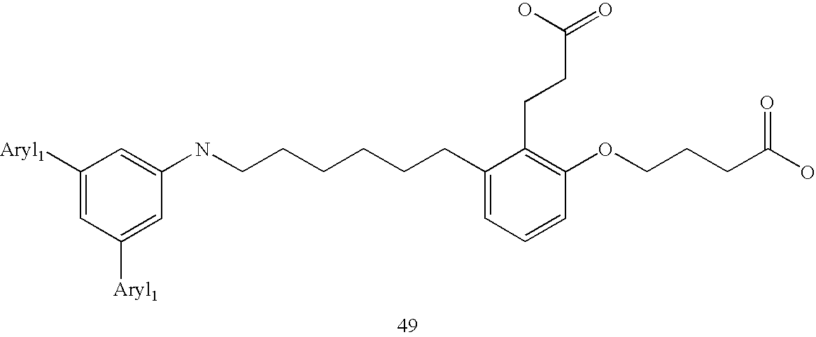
C1(CCCCCCNC2=CC([Aryl1])=CC([Aryl1])=C2)=CC=CC(OCCCC(O)=O)=C1CCC(=O)O
